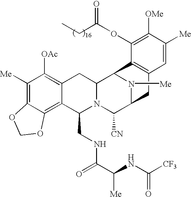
C1([Me])=C2C(=C3C(=C1[OAc])CC1N(C3CNC(C(NC([CF3])=O)[Me])=O)C([CN])C3N([Me])C1C1=C(C3)C=C([Me])C([OMe])=C1OC(=O)CC)OCO2
